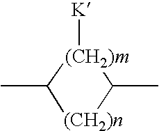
[(CH2)n]1C(C)[(CH2)m]([K])C1C
